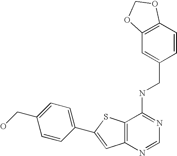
C12=C(N=CN=C1NCC1=CC3=C(C=C1)OCO3)C=C(C1=CC=C(CO)C=C1)S2
